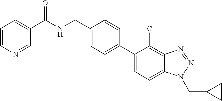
C1=C(C2=CC=C(CNC(C3=CC=CN=C3)=O)C=C2)C(Cl)=C2C(=C1)N(CC1CC1)N=N2
